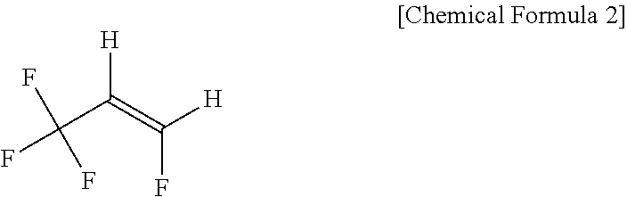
[H]C(=C(F)[H])C(F)(F)F
